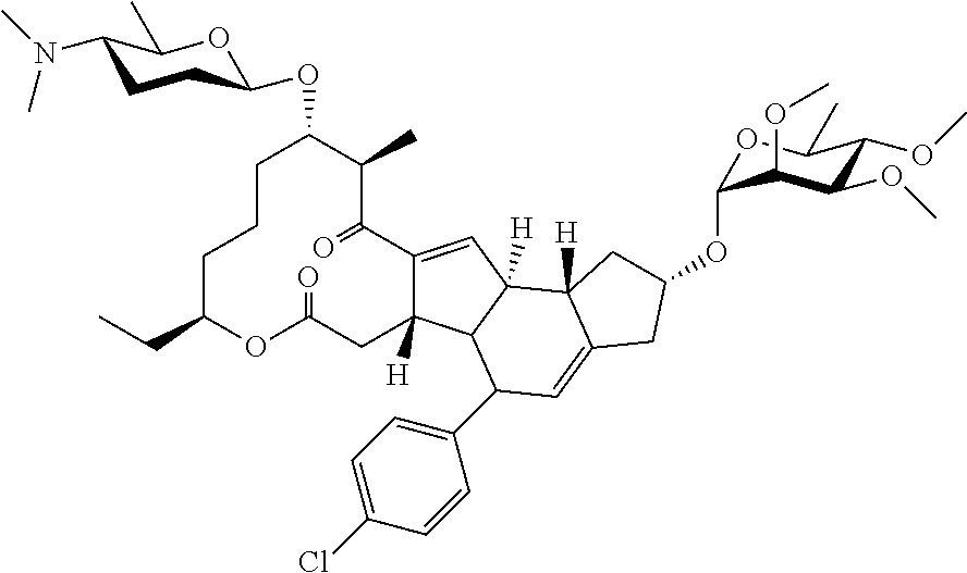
C12=CC3([H])C(C1([H])CC(=O)OC(CC)CCCC(OC1OC(C)C(N(C)C)CC1)C(C)C2=O)C(C1=CC=C(Cl)C=C1)C=C1CC(OC2OC(C)C(OC)C(OC)C2OC)CC31[H]
